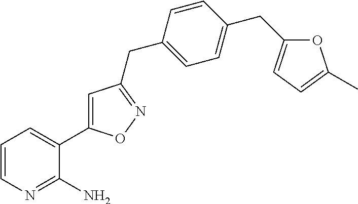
C1=CN=C(N)C(C2=CC(CC3=CC=C(CC4=CC=C(C)O4)C=C3)=NO2)=C1
